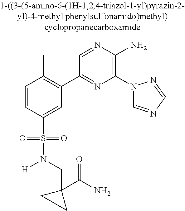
C1=CC(S(=O)(=O)N(CC2(C(N)=O)CC2)[H])=CC(C2=NC(N3C=NC=N3)=C(N)N=C2)=C1C
